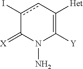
c1(I)cC([Het])=C([Y])N(N)C1=[X]
